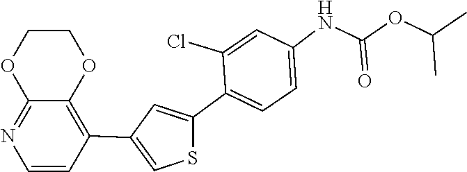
N1=C2C(=C(C3=CSC(C4=CC=C(NC(OC(C)C)=O)C=C4Cl)=C3)C=C1)OCCO2
